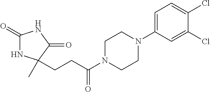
C1(=O)NC(C)(CCC(N2CCN(C3=CC=C(Cl)C(Cl)=C3)CC2)=O)C(=O)N1
